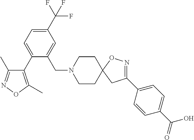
C1(C2=CC=C(C(=O)O)C=C2)=NOC2(C1)CCN(CC1=CC(C(F)(F)F)=CC=C1C1=C(C)ON=C1C)CC2
